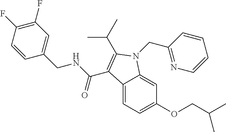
C12=CC=C(OCC(C)C)C=C1N(CC1=NC=CC=C1)C(C(C)C)=C2C(NCC1=CC(F)=C(F)C=C1)=O
